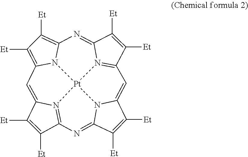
C1([Et])=C([Et])C2=N3C1=CC1=C([Et])C([Et])=C4N1[Pt]31N3=C(C([Et])=C([Et])C3=N4)C=C3C([Et])=C([Et])C(=N2)N31
